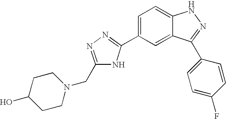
C1=C(C2=NN=C(CN3CCC(O)CC3)N2)C=C2C(=C1)NN=C2C1=CC=C(F)C=C1
